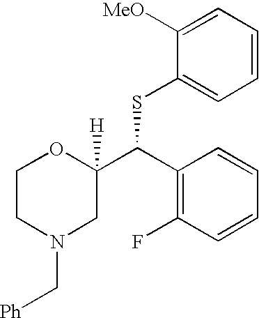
C1CN(C[Ph])CC(C(C2=C(F)C=CC=C2)SC2=CC=CC=C2[MeO])([H])O1
